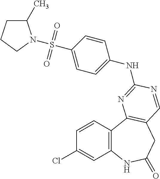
C1(Cl)=CC2=C(C=C1)C1=C(CC(=O)N2)C=NC(NC2=CC=C(S(=O)(=O)N3C(C)CCC3)C=C2)=N1
